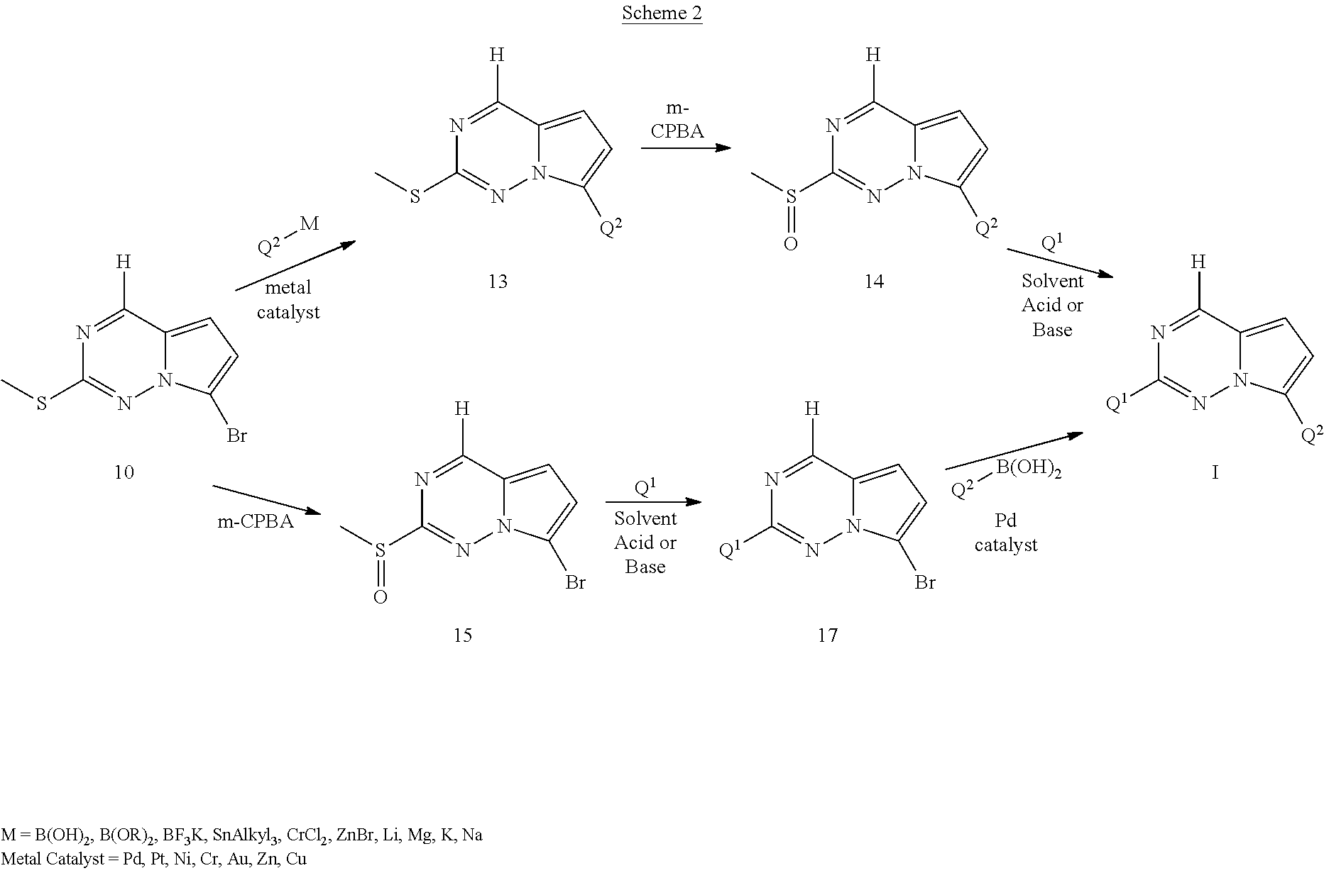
N1=C([H])C2=CC=C(Br)N2N=C1SC.[Q2][M].N1=C([H])C2=CC=C([Q2])N2N=C1SC.N1=C([H])C2=CC=C([Q2])N2N=C1S(C)=O.[Q1].N1=C([H])C2=CC=C([Q2])N2N=C1[Q1].I.N1=C([H])C2=CC=C(Br)N2N=C1S(C)=O.[Q1].N1=C([H])C2=CC=C(Br)N2N=C1[Q1].[Q2][B(OH)2]
